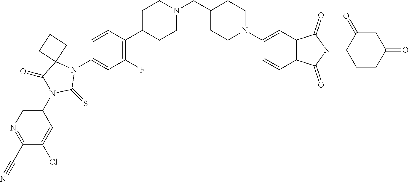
C1=CC(C2CCN(CC3CCN(C4=CC5=C(C=C4)C(=O)N(C4CCC(=O)CC4=O)C5=O)CC3)CC2)=C(F)C=C1N1C2(C(=O)N(C3=CN=C(C#N)C(Cl)=C3)C1=S)CCC2
